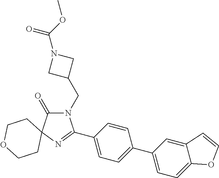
N1(CC2CN(C(OC)=O)C2)C(=O)C2(N=C1C1=CC=C(C3=CC=C4C(=C3)C=CO4)C=C1)CCOCC2
